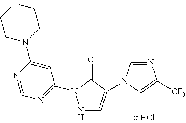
N1C=C(N2C=NC([CF3])=C2)C(=O)N1C1=NC=NC(N2CCOCC2)=C1
